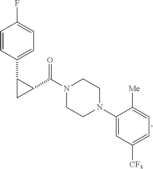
C1=CC(C2CC2C(N2CCN(C3=CC([CF3])=CC=C3[Me])CC2)=O)=CC=C1F
